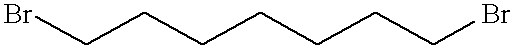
BrCCCCCCCBr
